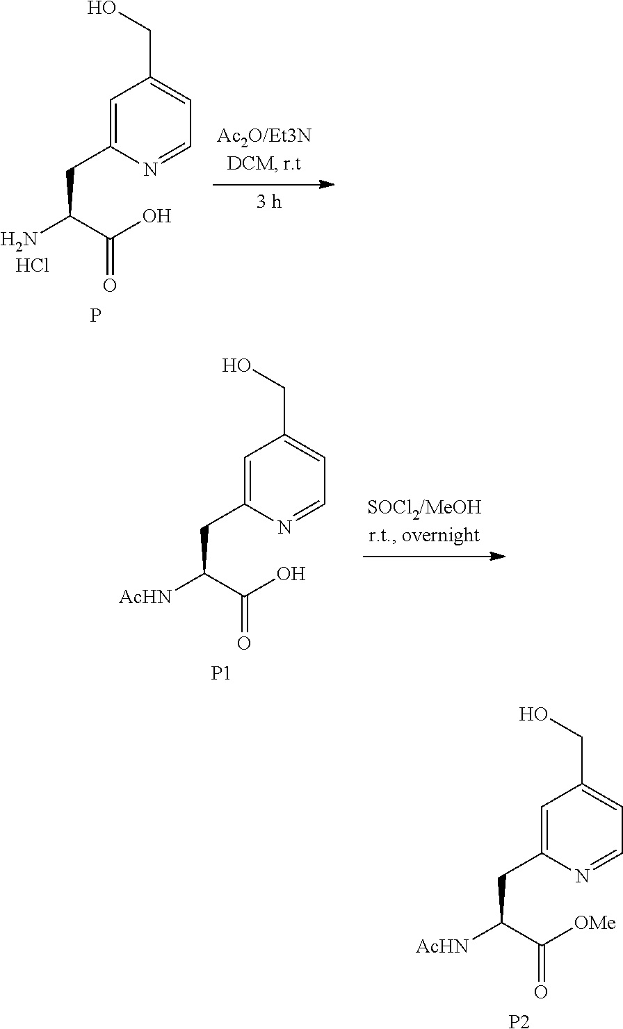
C1=C(CC(N)C(O)=O)N=CC=C1CO.P.Cl.C1=C(CC([AcHN])C(O)=O)N=CC=C1CO.[P1].C1=C(CC([AcHN])C([OMe])=O)N=CC=C1CO.[P2]
